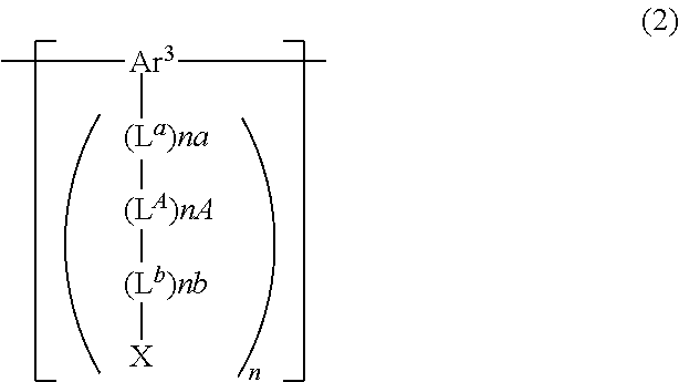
C[Ar3](C)[(La)na][(LA)nA][(Lb)nb][X]
